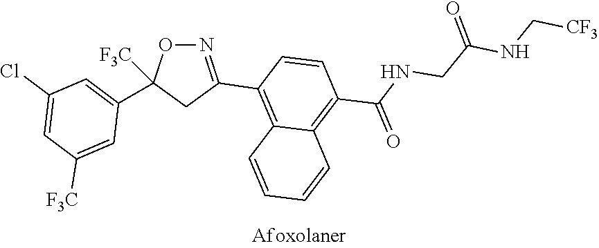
N1=C(C2=C3C(=C(C(NCC(NC[CF3])=O)=O)C=C2)C=CC=C3)CC(C2=CC(Cl)=CC([F3C])=C2)([F3C])O1
